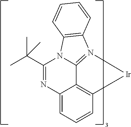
N12C3=N(C4=C1C=CC=C4)[Ir]C1=C3C(=CC=C1)N=C2C(C)(C)C
